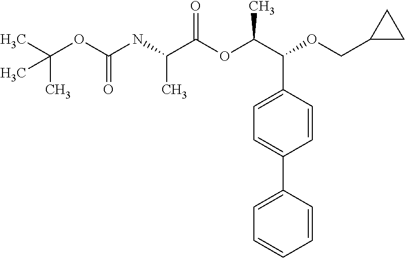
C(OC(NC(C(OC(C(C1=CC=C(C2=CC=CC=C2)C=C1)OCC1CC1)C)=O)C)=O)(C)(C)C
